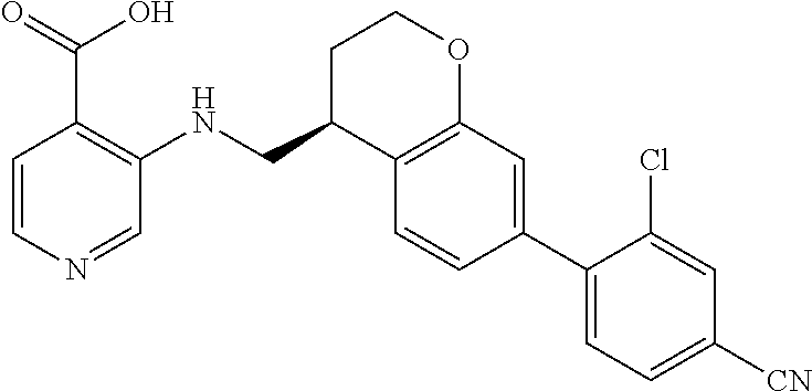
C1=CN=CC(NCC2C3=C(OCC2)C=C(C2=CC=C([CN])C=C2Cl)C=C3)=C1C(=O)O
